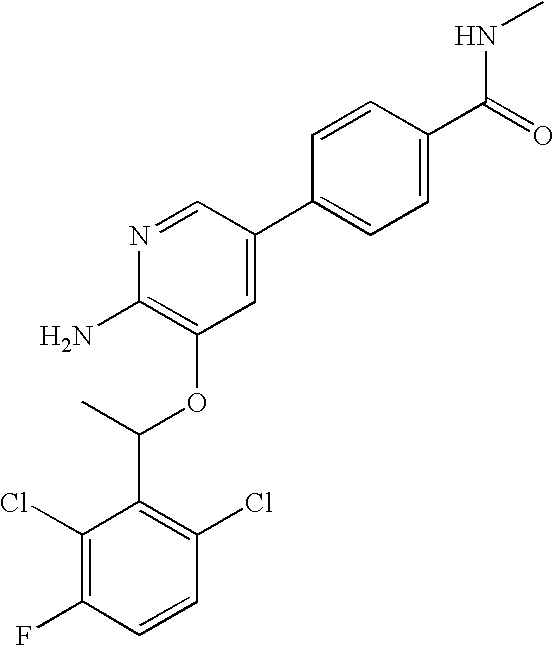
C1(Cl)=C(F)C=CC(Cl)=C1C(C)OC1=C(N)N=CC(C2=CC=C(C(=O)NC)C=C2)=C1
